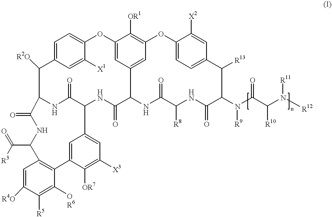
C1=C2C=C([X1])C(=C1)OC1=CC3=CC(=C1[OR1])OC1=CC=C(C=C1[X2])C([R13])C(N(C(C(N([R11])[R12])[R10])=O)[R9])C(=O)NC([R8])C(=O)NC3C(=O)NC1C(=O)NC(C2[R2O])C(=O)NC(C(=O)[R3])C2=C(C3=CC1=CC([X3])=C3[OR7])C([OR6])=C([R5])C([R4O])=C2
